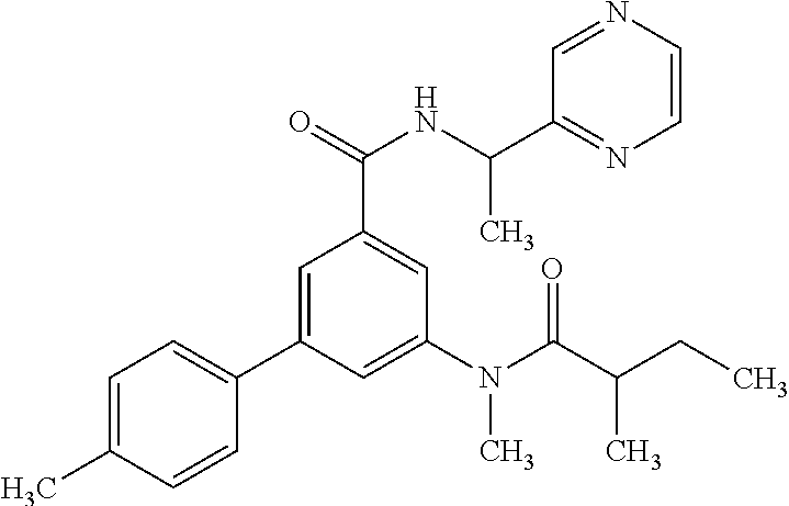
C1=C(C)C=CC(C2=CC(C(=O)NC(C3=NC=CN=C3)C)=CC(N(C(C(C)CC)=O)C)=C2)=C1
